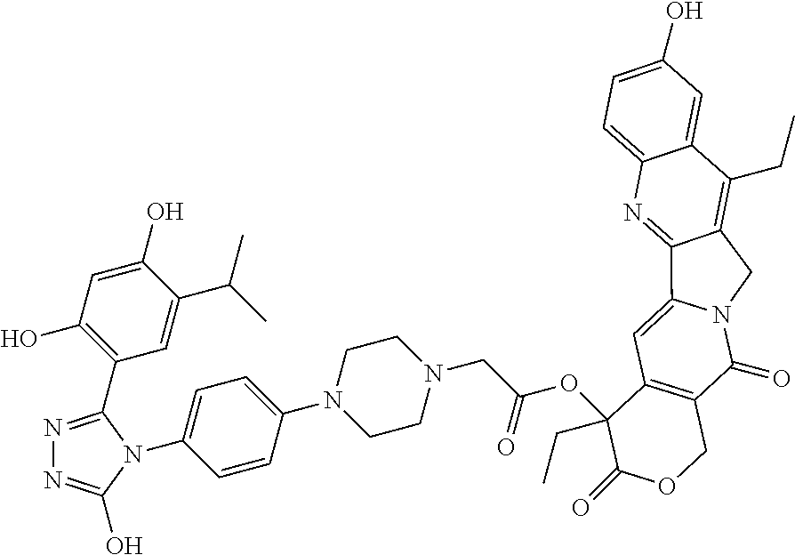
OC1=CC=C2C(=C1)C(CC)=C1C(=N2)C2=CC3=C(C(=O)N2C1)COC(=O)C3(OC(CN1CCN(C2=CC=C(N3C(C4=C(O)C=C(O)C(C(C)C)=C4)=NN=C3O)C=C2)CC1)=O)CC
